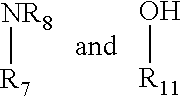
[NR8][R7].O[R11]
